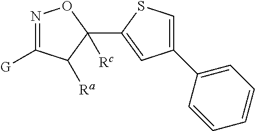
N1=C([G])C([Ra])C(C2=CC(C3=CC=CC=C3)=CS2)([Rc])O1
